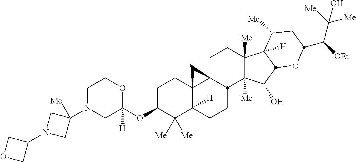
C1N(C2([Me])CN(C3COC3)C2)CC(OC2C([Me])([Me])C3([H])C4(CC2)C2(CCC5([Me])C([Me])(C(O)C6C5([H])C([Me])CC(C([OEt])C([Me])([Me])O)O6)C2CC3)C4)([H])OC1
